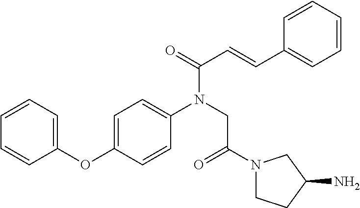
O(C1=CC=CC=C1)C1=CC=C(N(CC(N2CCC(N)C2)=O)C(=O)C=CC2=CC=CC=C2)C=C1
